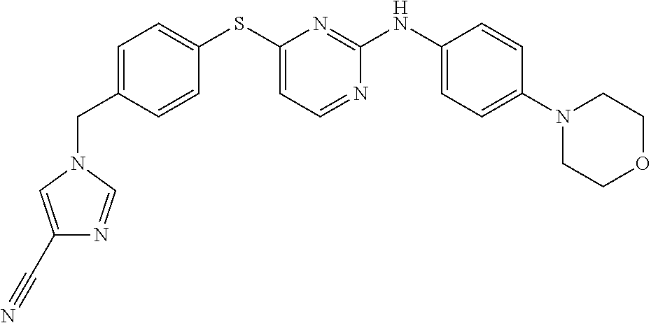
C1=C(CN2C=NC(C#N)=C2)C=CC(SC2=CC=NC(NC3=CC=C(N4CCOCC4)C=C3)=N2)=C1
